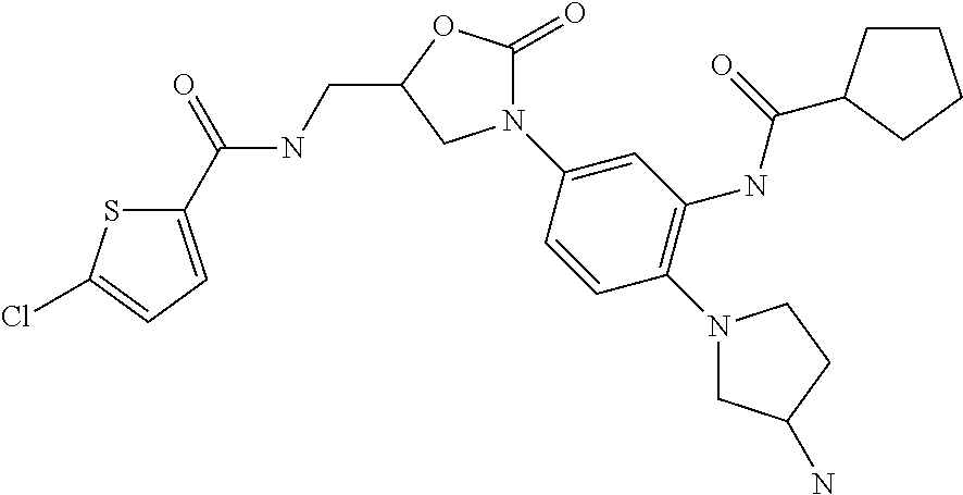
C1(C(=O)NCC2OC(=O)N(C3=CC(NC(=O)C4CCCC4)=C(N4CC(N)CC4)C=C3)C2)=CC=C(Cl)S1
